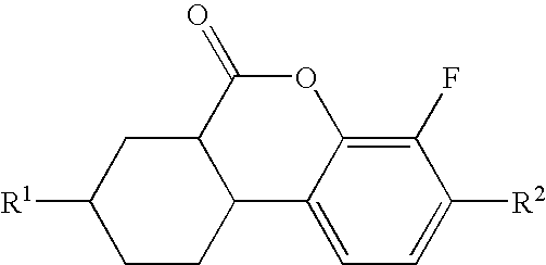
C1CC2C(CC1[R1])C(=O)OC1=C(F)C([R2])=CC=C21
